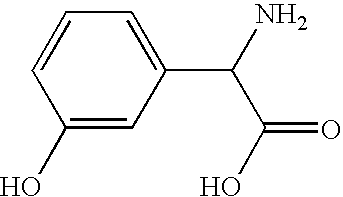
C1(O)=CC(C(N)C(O)=O)=CC=C1
